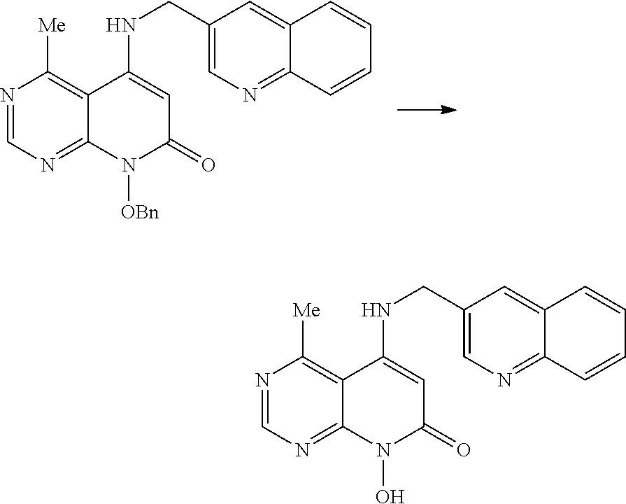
N1=CN=C2C(=C1[Me])C(NCC1=CN=C3C(=C1)C=CC=C3)=CC(=O)N2[OBn].N1=CN=C2C(=C1[Me])C(NCC1=CN=C3C(=C1)C=CC=C3)=CC(=O)N2O
